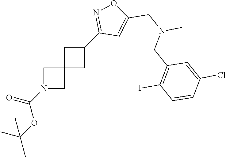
C12(CC(C3=NOC(CN(C)CC4=C(I)C=CC(Cl)=C4)=C3)C1)CN(C(=O)OC(C)(C)C)C2
